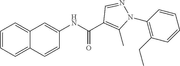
N(C(C1=C(C)N(C2=C(CC)C=CC=C2)N=C1)=O)C1=CC2=CC=CC=C2C=C1
